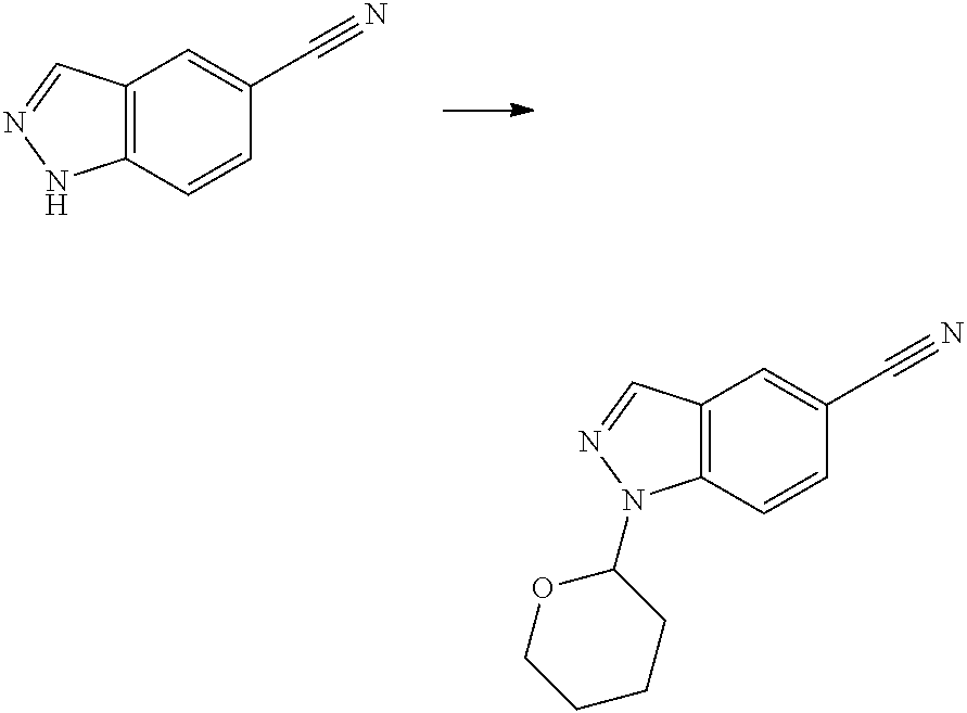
C12=C(C=CC(C#N)=C1)NN=C2.C12=C(C=CC(C#N)=C1)N(C1OCCCC1)N=C2
